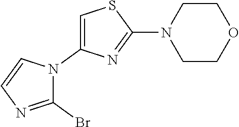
C1(Br)=NC=CN1C1=CSC(N2CCOCC2)=N1
